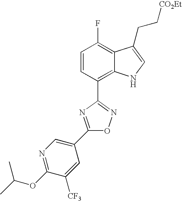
C1=CC(C2=NOC(C3=CN=C(OC(C)C)C([CF3])=C3)=N2)=C2C(=C1F)C(CC[CO2Et])=CN2
